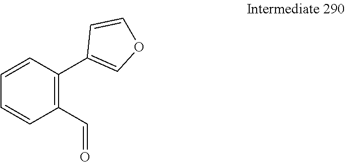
C1(C2=COC=C2)=C(C=O)C=CC=C1
